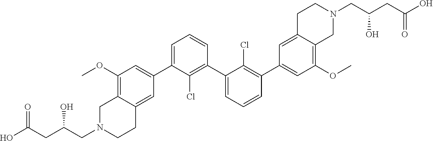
C1=C(C2=CC(OC)=C3C(=C2)CCN(CC(CC(=O)O)O)C3)C(Cl)=C(C2=CC=CC(C3=CC(OC)=C4C(=C3)CCN(CC(CC(O)=O)O)C4)=C2Cl)C=C1
